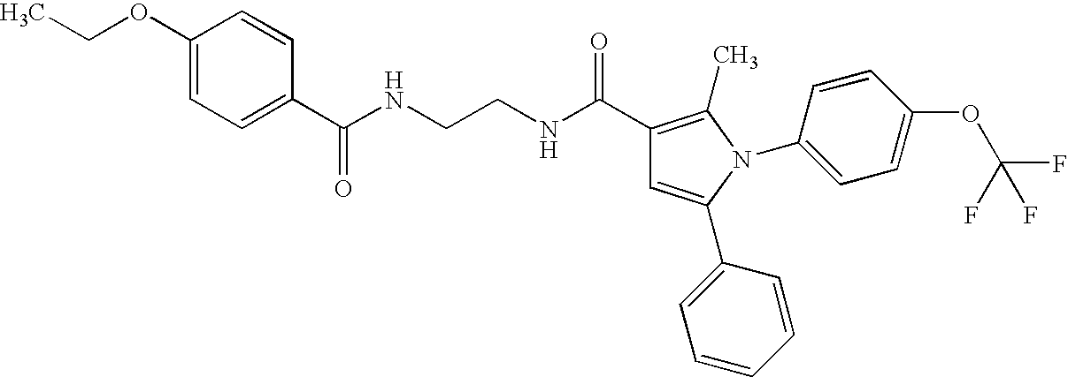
N(CCNC(C1=C(C)N(C2=CC=C(OC(F)(F)F)C=C2)C(C2=CC=CC=C2)=C1)=O)C(C1=CC=C(OCC)C=C1)=O
